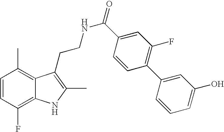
C1=CC(F)=C2C(=C1C)C(CCNC(=O)C1=CC(F)=C(C3=CC(O)=CC=C3)C=C1)=C(C)N2
